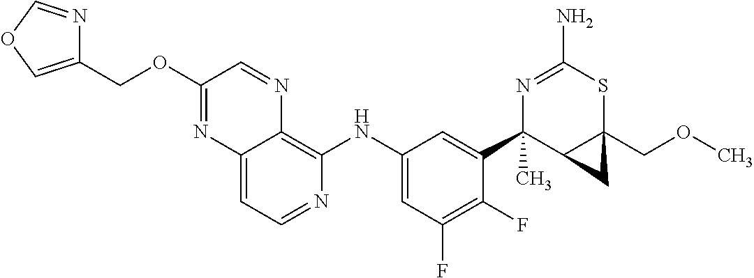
C12=CC=NC(NC3=CC(F)=C(F)C(C4(C)C5C(COC)(SC(N)=N4)C5)=C3)=C1N=CC(OCC1=COC=N1)=N2
